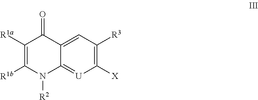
C1([X])=C([R3])C=C2C(=[U]1)N([R2])C([R1b])=C([R1a])C2=O
